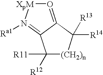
O1=C2C(=N([Ra1])[XpM]1)C([R11])([R12])[(CH2)n]C2([R14])[R13]
